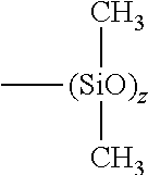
C[(SiO)z](C)C
